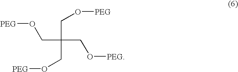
[PEG]OCC(CO[PEG])(CO[PEG])CO[PEG]
